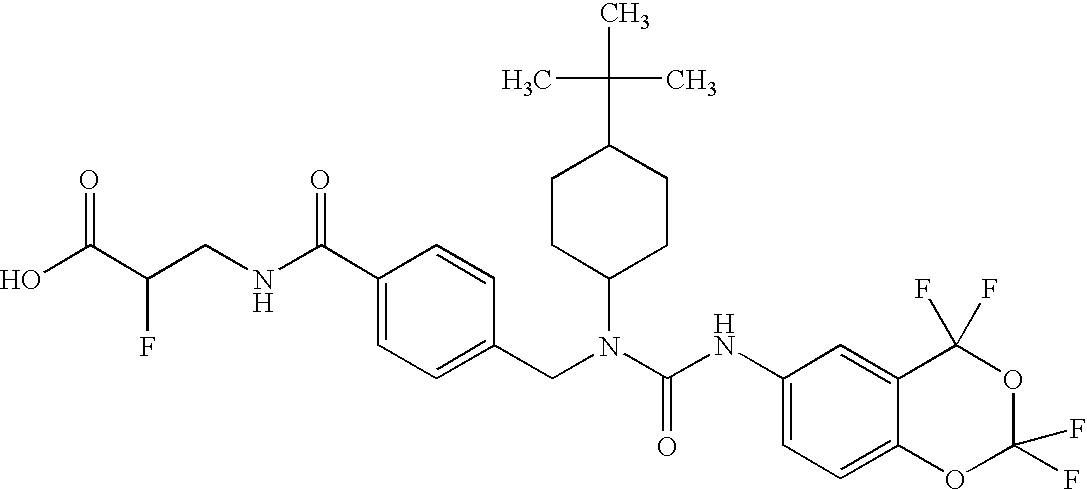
OC(C(CNC(C1=CC=C(CN(C(NC2=CC=C3C(=C2)C(F)(F)OC(F)(F)O3)=O)C2CCC(C(C)(C)C)CC2)C=C1)=O)F)=O
